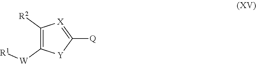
C1([R2])=C([W][R1])[Y]C([Q])=[X]1
